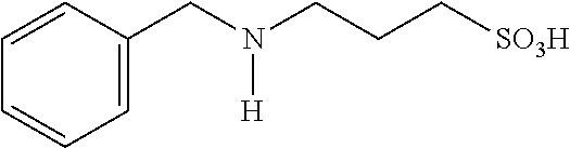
C1=CC=CC=C1CN(CCC[SO3H])[H]
